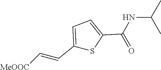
C1(C=C[MeOOC])=CC=C(C(NC(C)C)=O)S1
